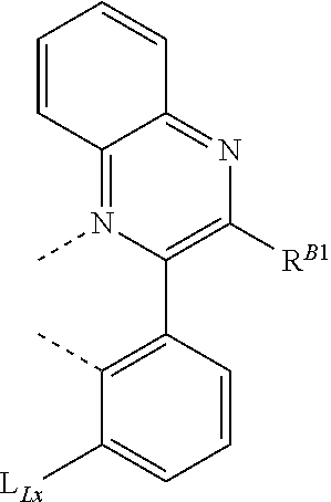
C1([RB1])=C(C2=C(C)C([LLx])=CC=C2)N(C)=C2C(=N1)C=CC=C2
